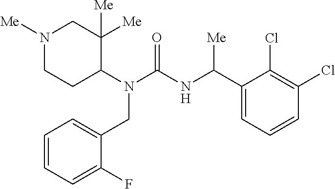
N1([Me])CCC(N(C(NC(C2=CC=CC(Cl)=C2Cl)[Me])=O)CC2=CC=CC=C2F)C([Me])([Me])C1
